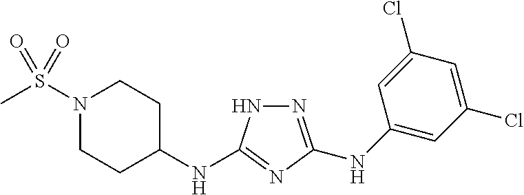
C1(NC2=NC(NC3=CC(Cl)=CC(Cl)=C3)=NN2)CCN(S(C)(=O)=O)CC1
